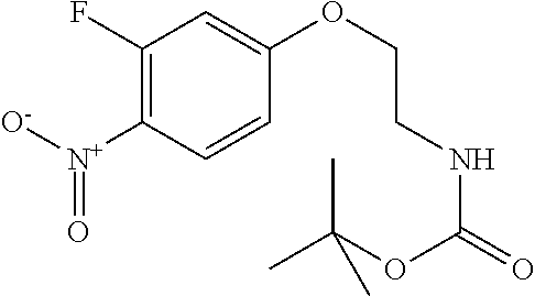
C1(F)=C([N+]([O-])=O)C=CC(OCCNC(=O)OC(C)(C)C)=C1
